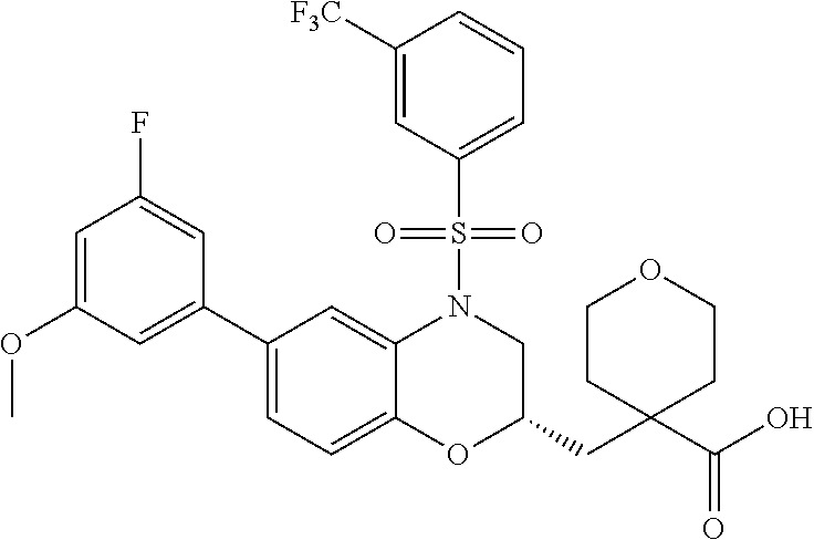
C1(C2=CC=C3C(=C2)N(S(C2=CC=CC([F3C])=C2)(=O)=O)CC(CC2(C(O)=O)CCOCC2)O3)=CC(OC)=CC(F)=C1
